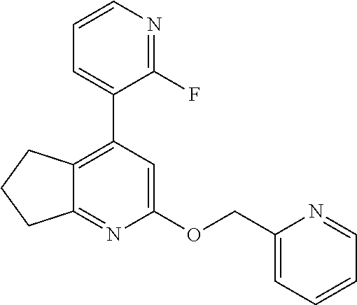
C1=CN=C(F)C(C2=C3C(=NC(OCC4=CC=CC=N4)=C2)CCC3)=C1
